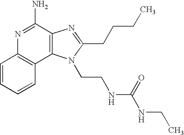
C1=CC=CC2=C1N=C(N)C1=C2N(CCNC(NCC)=O)C(CCCC)=N1
